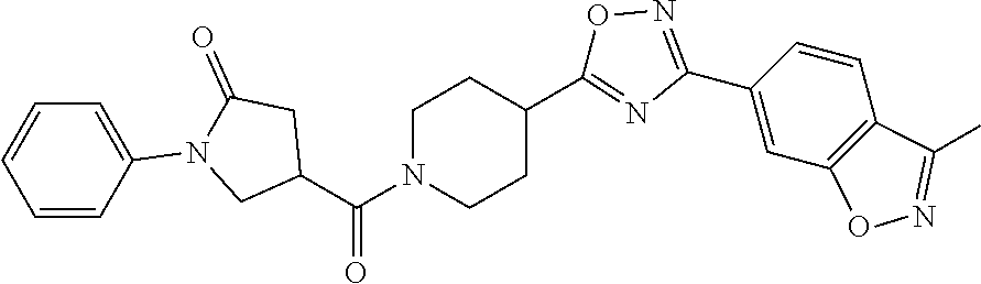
C1=CC(C2=NOC(C3CCN(C(C4CC(=O)N(C5=CC=CC=C5)C4)=O)CC3)=N2)=CC2=C1C(C)=NO2
